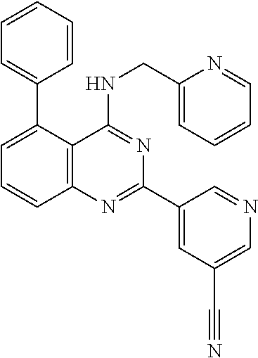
C1=CC=CC=C1C1=CC=CC2=C1C(NCC1=CC=CC=N1)=NC(C1=CC(C#N)=CN=C1)=N2
